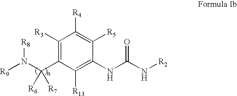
C1([R3])=C(C(N([R8])[R9])([R6])[R7])C([R13])=C(NC(N[R2])=O)C([R5])=C1[R4]
